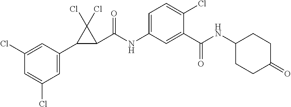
C1(Cl)=CC(C2C(C(NC3=CC=C(Cl)C(C(NC4CCC(=O)CC4)=O)=C3)=O)C2(Cl)Cl)=CC(Cl)=C1
